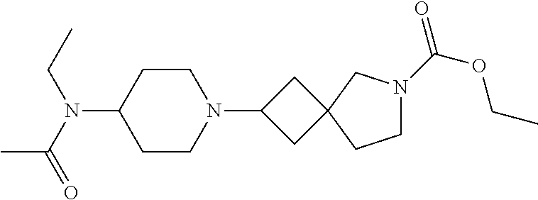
C1CC(N(C(C)=O)CC)CCN1C1CC2(C1)CN(C(=O)OCC)CC2
